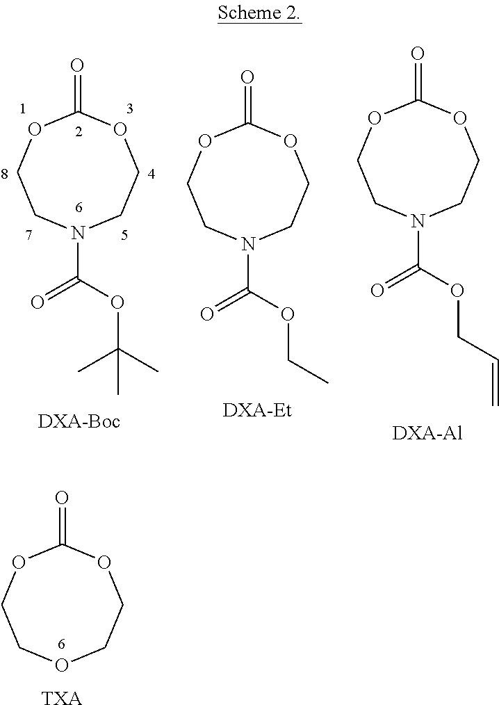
O=C1OCCOCCO1.[TXA].O=C1OCCN(C(OC(C)(C)C)=O)CCO1.[DXA-Boc].O=C1OCCN(C(OCC)=O)CCO1.[DXA-Et].O=C1OCCN(C(OCC=C)=O)CCO1.[DXA-Al]
